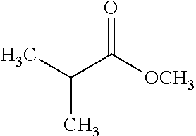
CC(C([OCH3])=O)C
